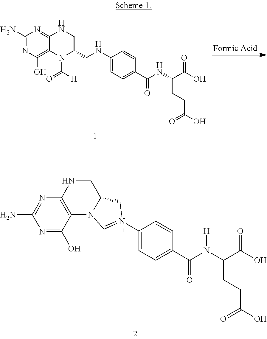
C1(N)=NC(O)=C2C(=N1)NCC(CNC1=CC=C(C(NC(C(O)=O)CCC(O)=O)=O)C=C1)N2C([H])=O.C12=C(C(O)=NC(N)=N1)N1C(CN2)CN(C2=CC=C(C(N(C(C(O)=O)CCC(O)=O)[H])=O)C=C2)=C1
